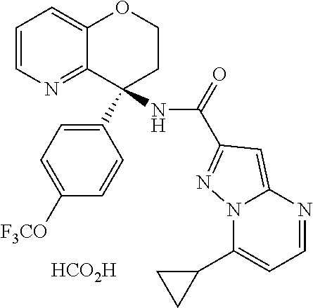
[HCO2H].C12=NC=CC=C1OCCC2(C1=CC=C([F3CO])C=C1)NC(=O)C1=NN2C(=C1)N=CC=C2C1CC1
